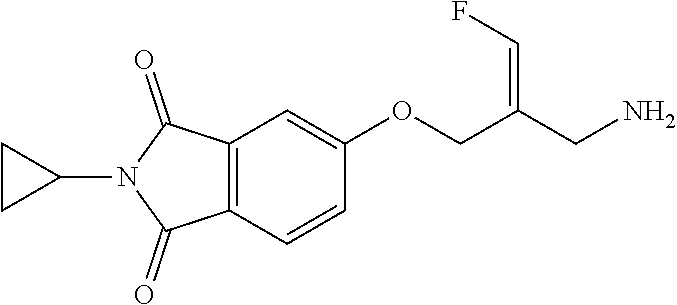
C12=C(C=CC(OCC(CN)=CF)=C1)C(=O)N(C1CC1)C2=O
